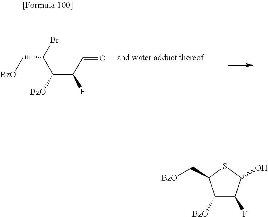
C(C(C=O)F)([BzO])C(Br)C[BzO].C1([BzO])C(F)C(O)SC1C[BzO]
